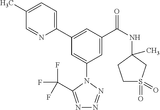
C1(C)=CC=C(C2=CC(C(NC3(C)CCS(=O)(=O)C3)=O)=CC(N3C(C(F)(F)F)=NN=N3)=C2)N=C1
